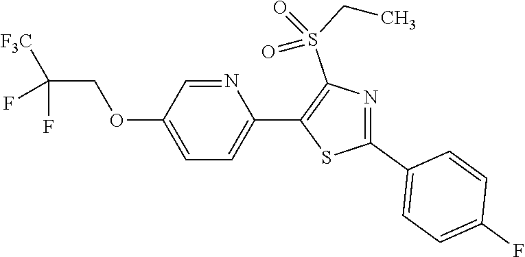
N1=CC(OCC(F)(F)[F3C])=CC=C1C1=C(S(CC)(=O)=O)N=C(C2=CC=C(F)C=C2)S1
